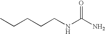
CCCCCNC(N)=O
